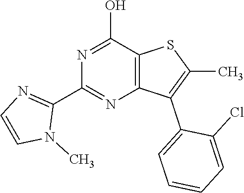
C1(C2=NC=CN2C)=NC2=C(C(O)=N1)SC(C)=C2C1=CC=CC=C1Cl
